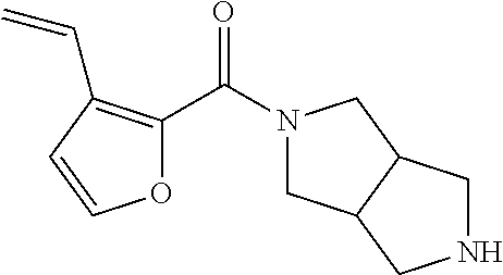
N1(C(C2=C(C=C)C=CO2)=O)CC2C(C1)CNC2
